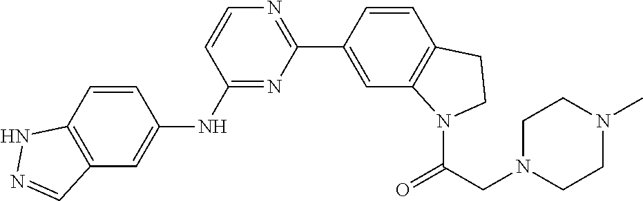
C1(C2=CC3=C(C=C2)CCN3C(CN2CCN(C)CC2)=O)=NC=CC(NC2=CC3=C(C=C2)NN=C3)=N1
